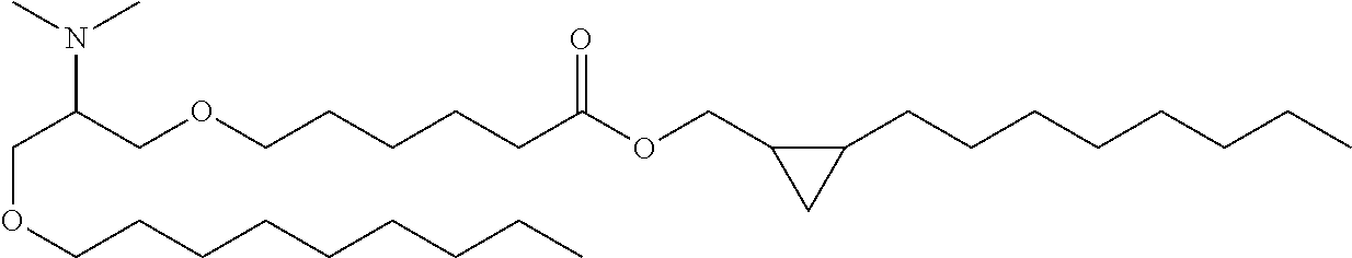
C(C(COCCCCCC(OCC1C(CCCCCCCC)C1)=O)N(C)C)OCCCCCCCCC
